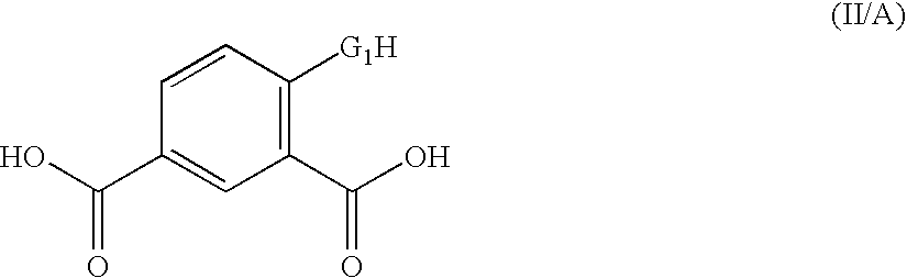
C1=CC([G1H])=C(C(O)=O)C=C1C(O)=O
